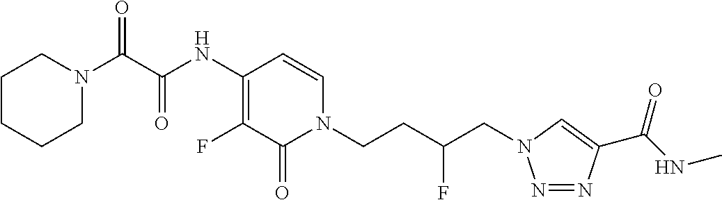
C1CCCN(C(C(NC2=C(F)C(=O)N(CCC(CN3N=NC(C(NC)=O)=C3)F)C=C2)=O)=O)C1
